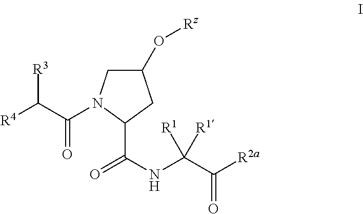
C1(O[Rz])CN(C(C([R4])[R3])=O)C(C(NC(C([R2a])=O)([R1])[R1])=O)C1
